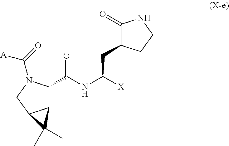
C12C(C(NC(CC3C(=O)NCC3)[X])=O)N(C(=O)[A])CC1C2(C)C
